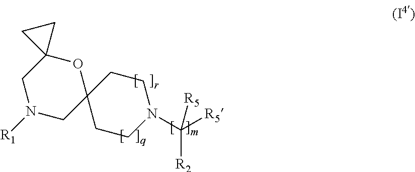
C1N([R1])CC2(OC13CC3)CCN(C([R5])([R2])[R5])CC2
